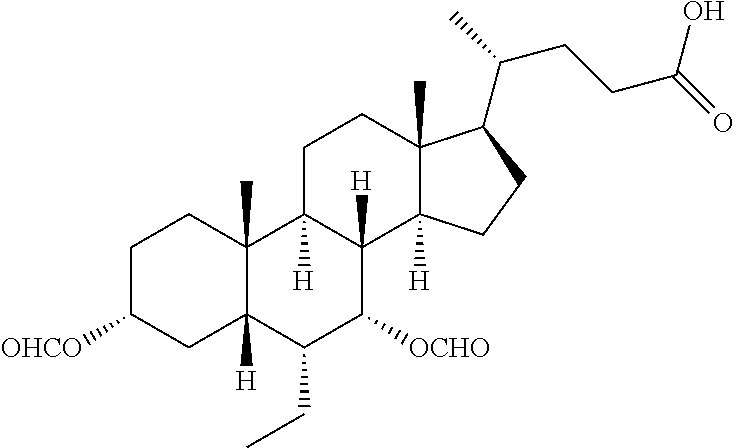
C1C([OHCO])CC2([H])C(C)(C1)C1([H])C([H])(C([OCHO])C2CC)C2([H])C(C)(CC1)C(C(C)CCC(=O)O)CC2
